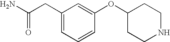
NC(CC1=CC=CC(OC2CCNCC2)=C1)=O
